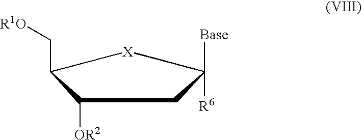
C1([OR2])C(C[R1O])[X]C([Base])([R6])C1
